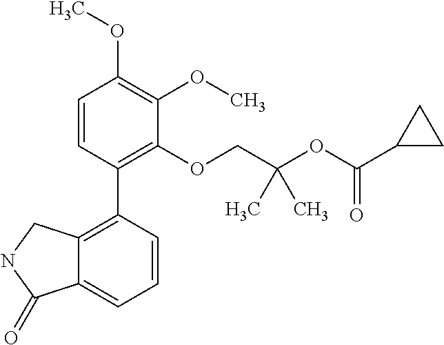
C1=CC(C2=C3C(=CC=C2)C(=O)NC3)=C(OCC(OC(C2CC2)=O)(C)C)C(OC)=C1OC
